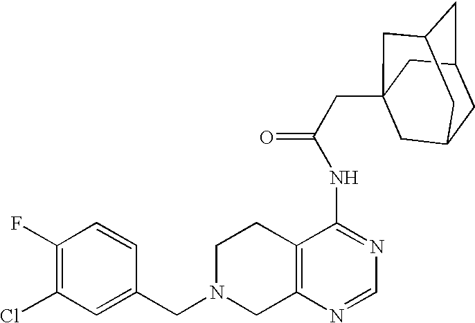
C1N(CC2=CC(Cl)=C(F)C=C2)CC2=C(C1)C(NC(=O)CC13CC4CC(CC(C1)C4)C3)=NC=N2
